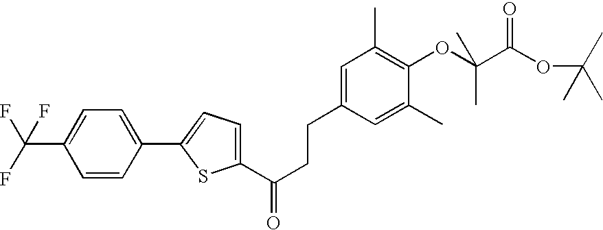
C1(C(CCC2=CC(C)=C(OC(C(OC(C)(C)C)=O)(C)C)C(C)=C2)=O)=CC=C(C2=CC=C(C(F)(F)F)C=C2)S1
